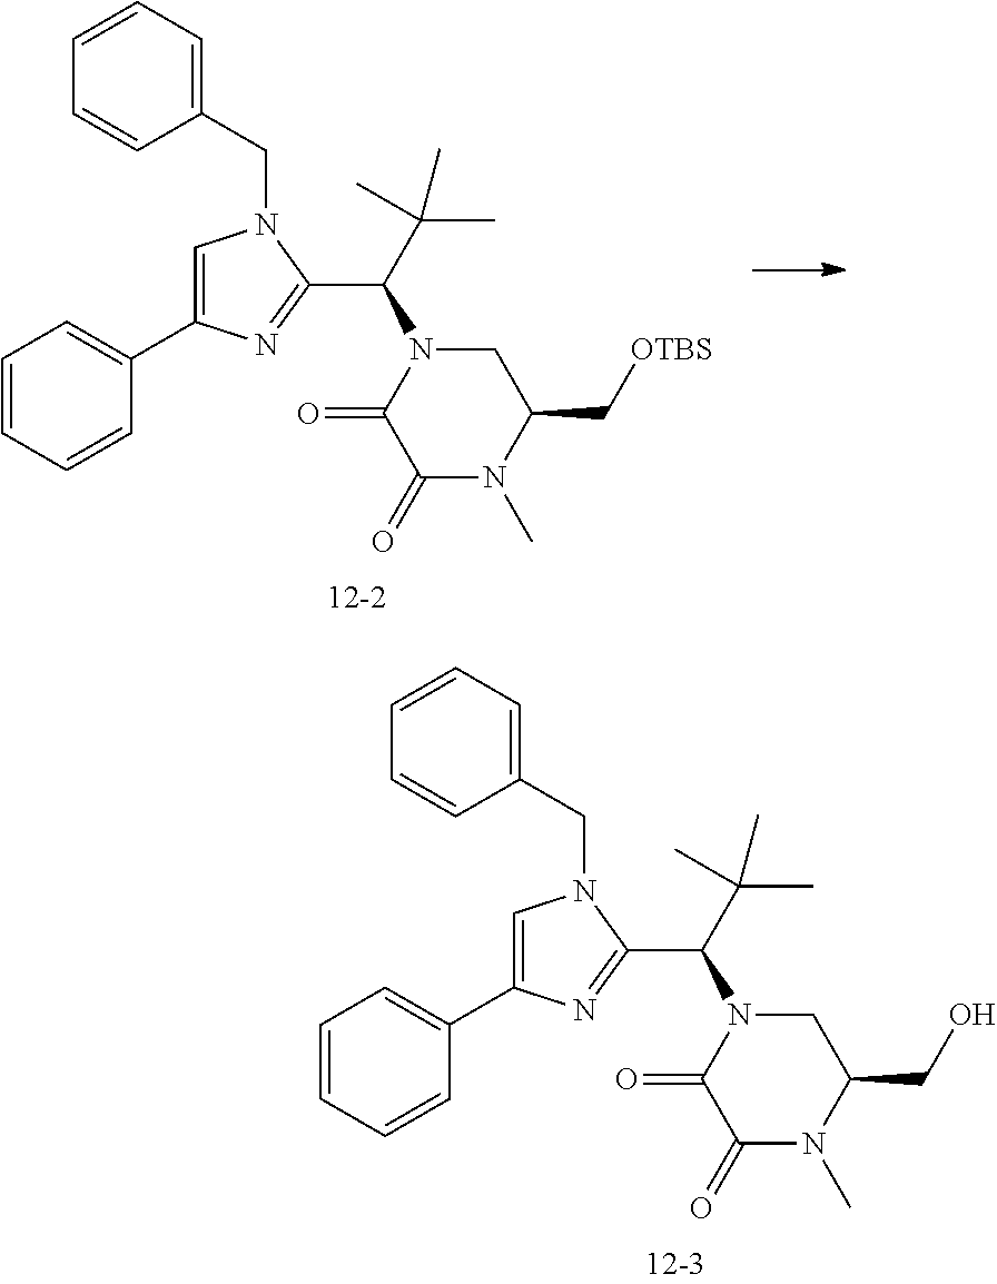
C1=CC=CC(C2=CN(CC3=CC=CC=C3)C(C(N3CC(CO)N(C)C(=O)C3=O)C(C)(C)C)=N2)=C1.C1=CC=CC(C2=CN(CC3=CC=CC=C3)C(C(N3CC(C[OTBS])N(C)C(=O)C3=O)C(C)(C)C)=N2)=C1
